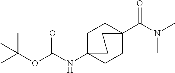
CC(OC(NC12CCC(C(N(C)C)=O)(CC1)CC2)=O)(C)C
